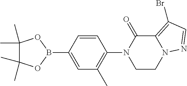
C1=CC(B2OC(C)(C)C(C)(C)O2)=CC(C)=C1N1CCN2C(=C(Br)C=N2)C1=O
